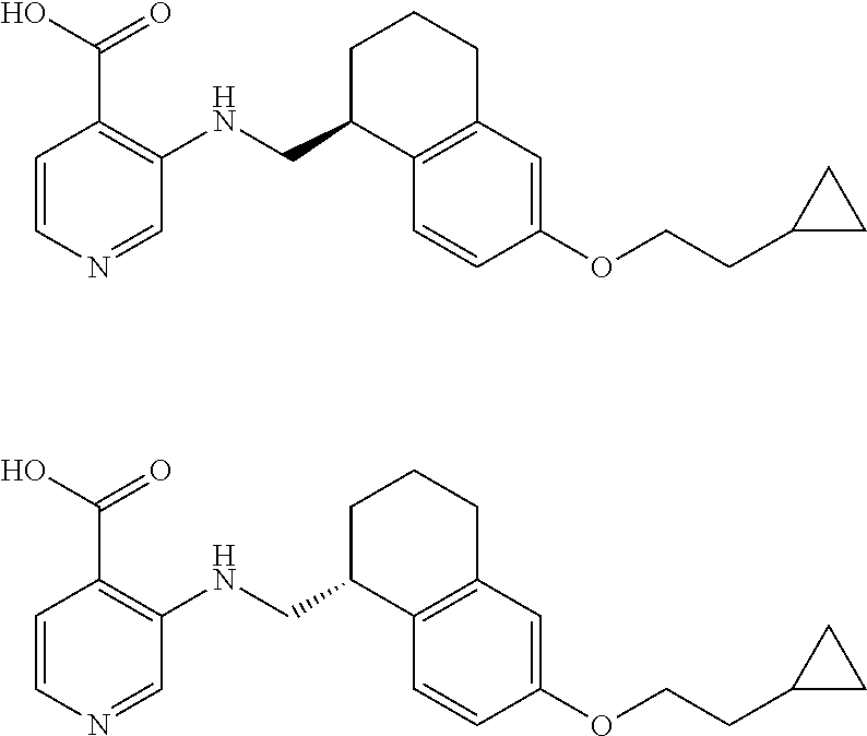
C1=CN=CC(NCC2C3=C(C=C(OCCC4CC4)C=C3)CCC2)=C1C(O)=O.C1=CN=CC(NCC2C3=C(C=C(OCCC4CC4)C=C3)CCC2)=C1C(O)=O
